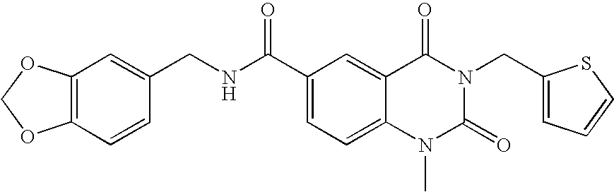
C1=CC(CNC(C2=CC=C3C(=C2)C(=O)N(CC2=CC=CS2)C(=O)N3C)=O)=CC2=C1OCO2
